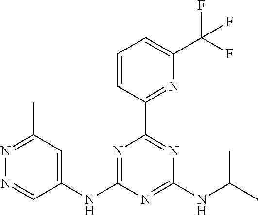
C1(NC2=NC(C3=NC(C(F)(F)F)=CC=C3)=NC(NC(C)C)=N2)=CC(C)=NN=C1
